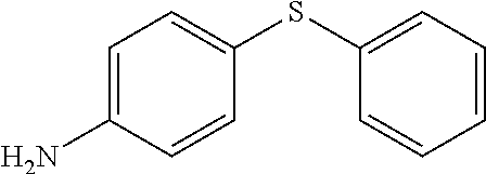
C1=C(N)C=CC(SC2=CC=CC=C2)=C1
